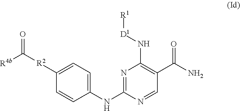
C1=CC(NC2=NC(N[D1][R1])=C(C(N)=O)C=N2)=CC=C1[R2]C(=O)[R4b]
